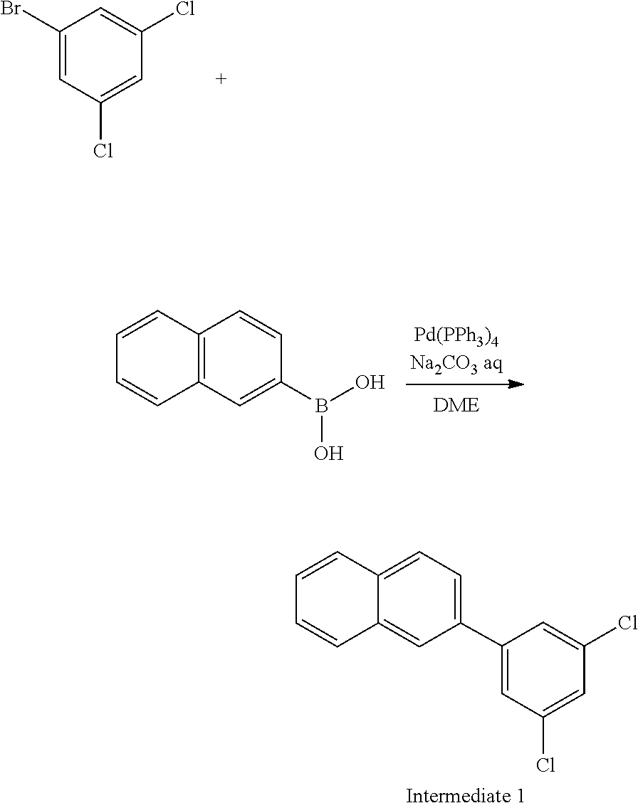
C1(Br)=CC(Cl)=CC(Cl)=C1.B(O)(C1=CC2=C(C=CC=C2)C=C1)O.C1=CC2=CC(C3=CC(Cl)=CC(Cl)=C3)=CC=C2C=C1
